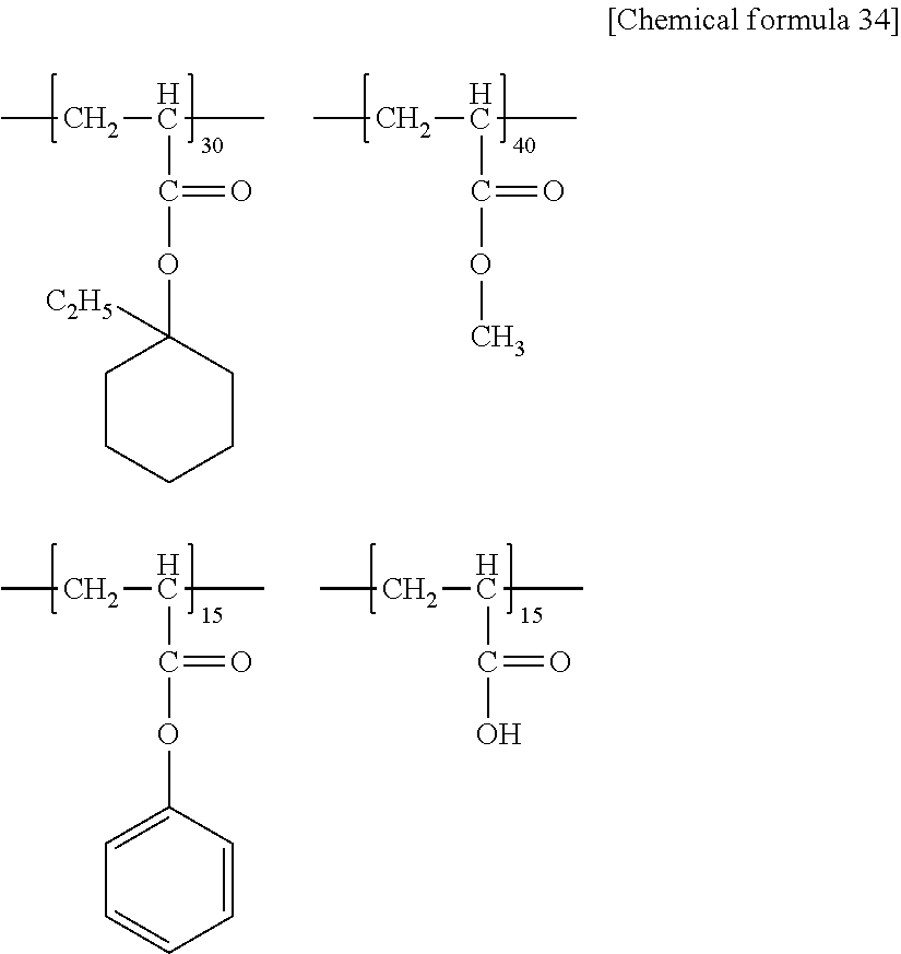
CCC(C)C(=O)OC.CCC(C)C(=O)OC1([C2H5])CCCCC1.CCC(C)C(=O)OC1=CC=CC=C1.CCC(C)C(=O)O
